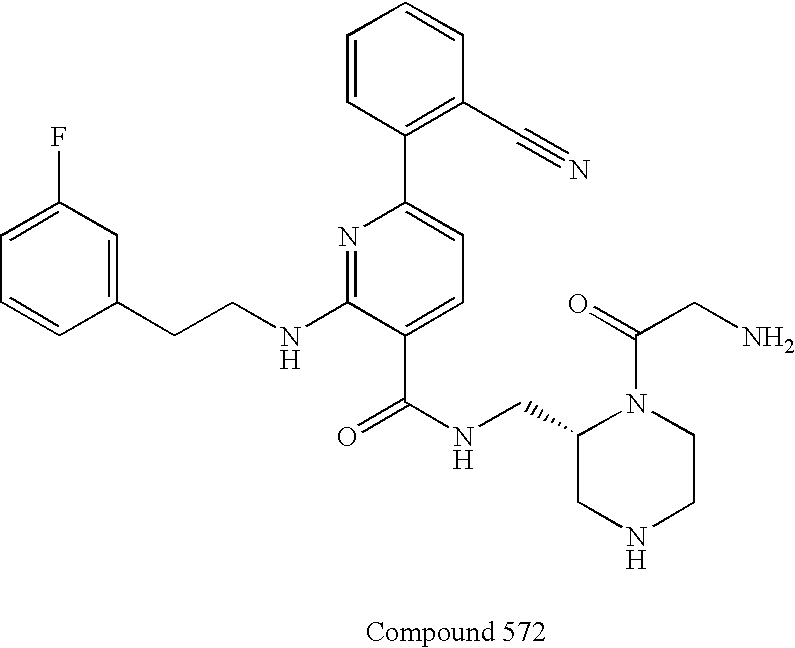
C1=C(F)C=C(CCNC2=NC(C3=C(C#N)C=CC=C3)=CC=C2C(NCC2CNCCN2C(=O)CN)=O)C=C1
